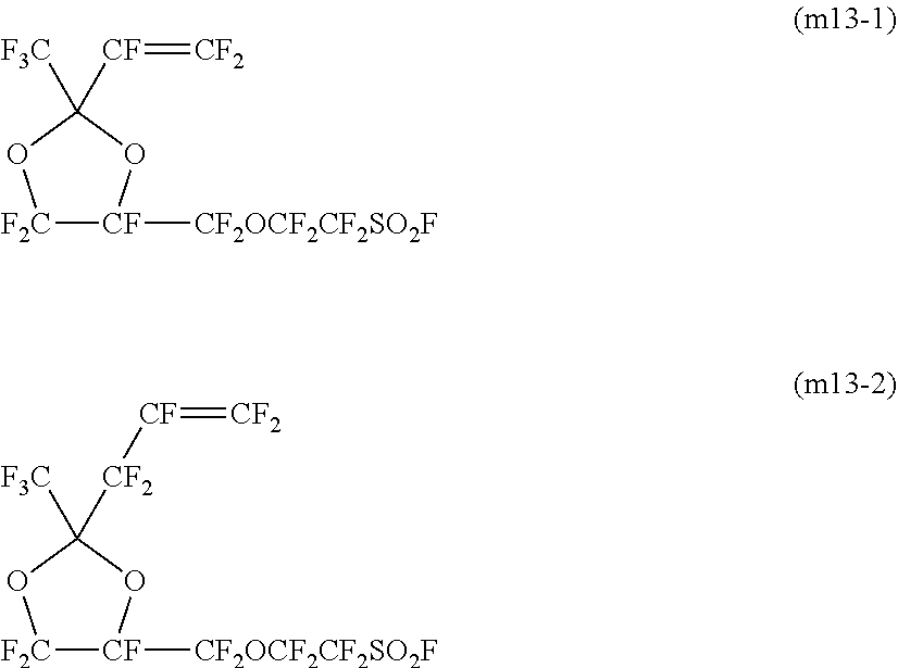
[F2C]1[CF]([CF2OCF2CF2SO2F])OC([CF]=[CF2])([F3C])O1.[F2C]1[CF]([CF2OCF2CF2SO2F])OC([CF2][CF]=[CF2])([F3C])O1
